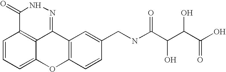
C1=CC=C2C3=C1C(=O)NN=C3C1=C(O2)C=CC(CNC(C(C(C(O)=O)O)O)=O)=C1
